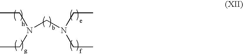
CCN(CC)CN(CC)CC
